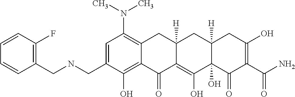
C1=C(CNCC2=C(F)C=CC=C2)C(O)=C2C(=C1N(C)C)CC1([H])C(=C(O)C3(O)C([H])(C1)CC(O)=C(C(N)=O)C3=O)C2=O
